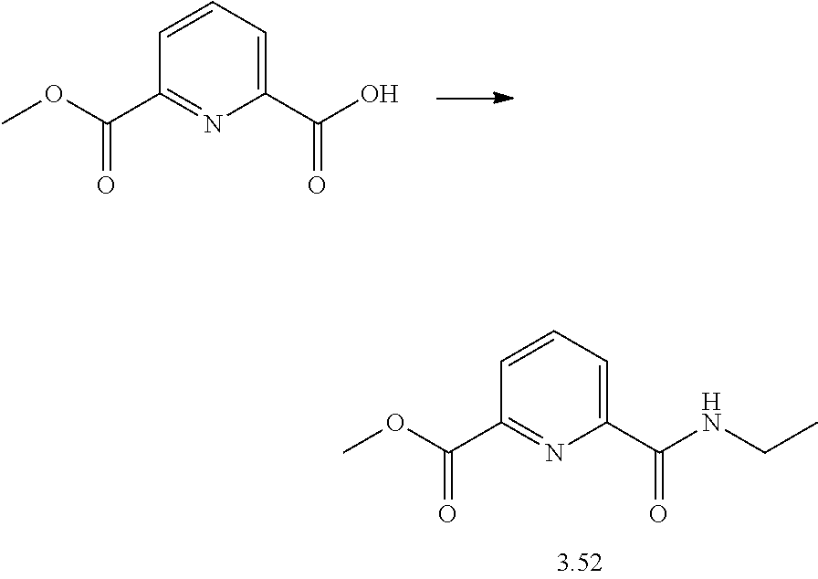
C1(C(NCC)=O)=CC=CC(C(OC)=O)=N1.C1(C(O)=O)=CC=CC(C(OC)=O)=N1
